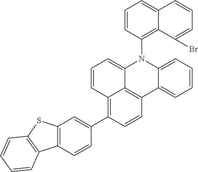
C1=CC2=C(C3=CC4=C(C=C3)C3=C(S4)C=CC=C3)C=CC3=C2C(=C1)N(C1=C2C(=CC=C1)C=CC=C2Br)C1=CC=CC=C31
